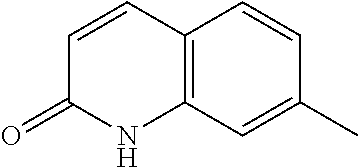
C1=CC2=C(NC1=O)C=C(C)C=C2
